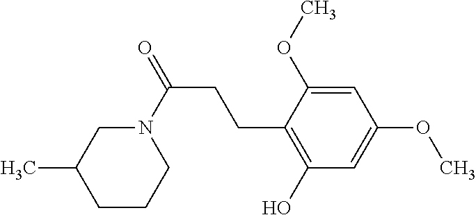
C1CCN(C(=O)CCC2=C(O)C=C(OC)C=C2OC)CC1C
